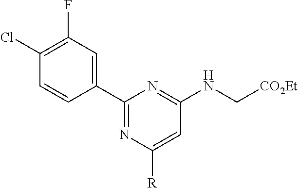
C1(C2=CC(F)=C(Cl)C=C2)=NC([R])=CC(NC[CO2Et])=N1
